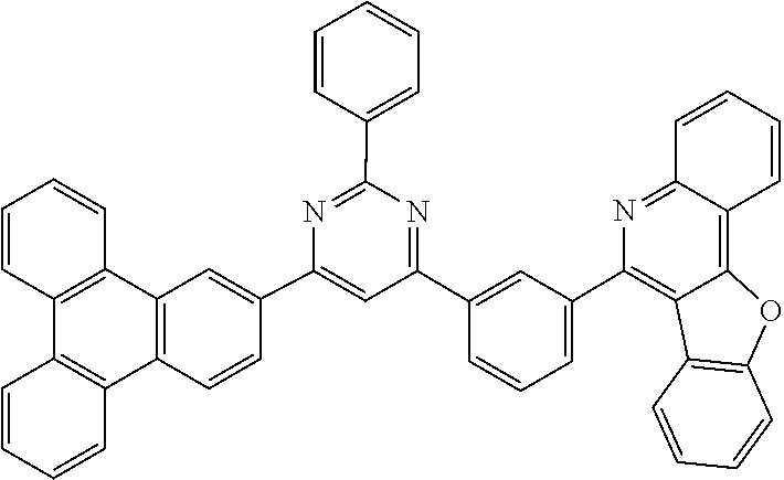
C1=CC2=C(C=C1)C1=C(C3=C2C=C(C2=CC(C4=CC(C5=C6C(=C7C(=N5)C=CC=C7)OC5=C6C=CC=C5)=CC=C4)=NC(C4=CC=CC=C4)=N2)C=C3)C=CC=C1
